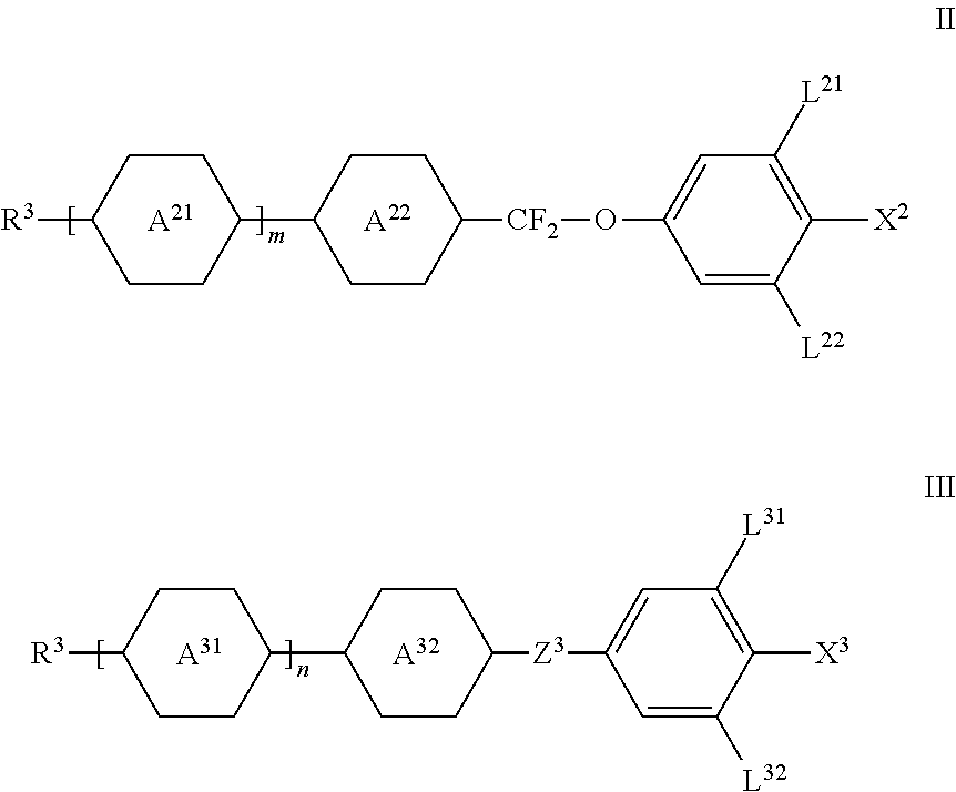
C1CC(C2CCC([CF2]OC3=CC([L21])=C([X2])C([L22])=C3)CC2)CCC1[R3].[A22].[A21].[A32].[A31].C1CC(C2CCC([Z3]C3=CC([L31])=C([X3])C([L32])=C3)CC2)CCC1[R3]
